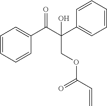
C1=CC=CC(C(C(C2=CC=CC=C2)(O)COC(C=C)=O)=O)=C1
